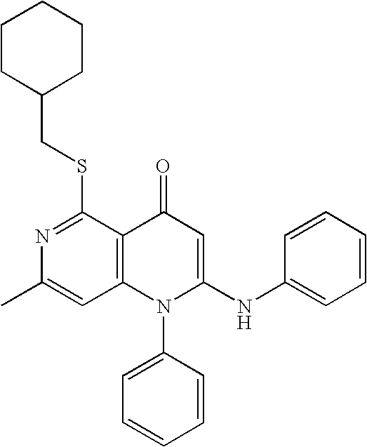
N1=C(SCC2CCCCC2)C2=C(C=C1C)N(C1=CC=CC=C1)C(NC1=CC=CC=C1)=CC2=O
